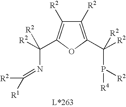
C1([R2])=C(C([R2])(P([R2])[R4])[R2])OC(C([R2])(N=C([R2])[R1])[R2])=C1[R2]
